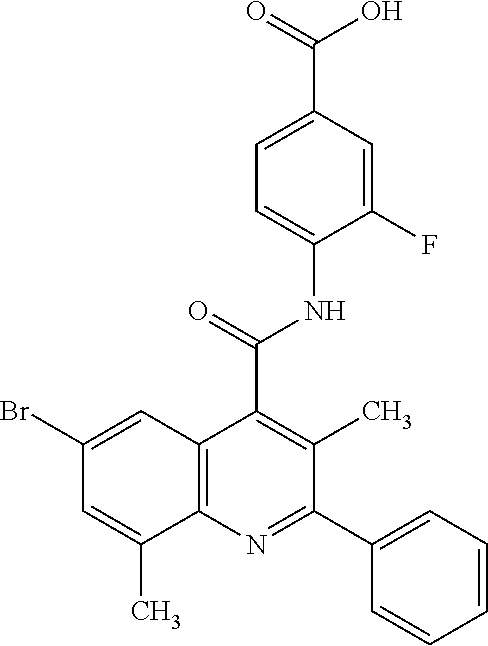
C1=C(C(=O)O)C=C(F)C(NC(C2=C(C)C(C3=CC=CC=C3)=NC3=C2C=C(Br)C=C3C)=O)=C1
